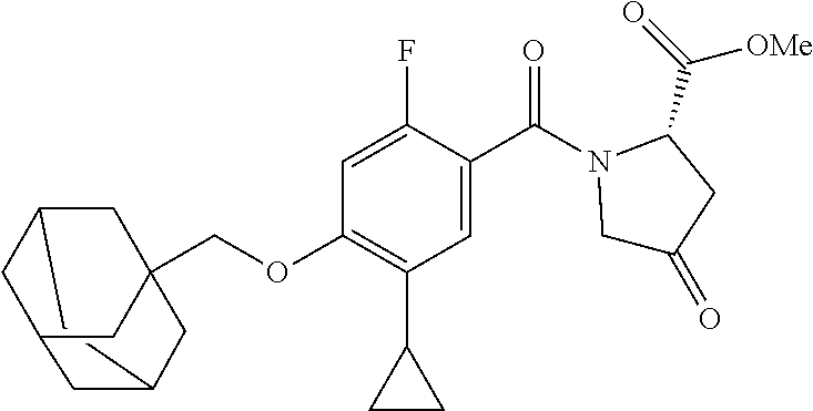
C12CC3CC(C1)CC(COC1=C(C4CC4)C=C(C(N4CC(=O)CC4C(=O)[OMe])=O)C(F)=C1)(C2)C3
